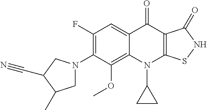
C12=C(OC)C(N3CC(C)C(C#N)C3)=C(F)C=C1C(=O)C1=C(N2C2CC2)SNC1=O
